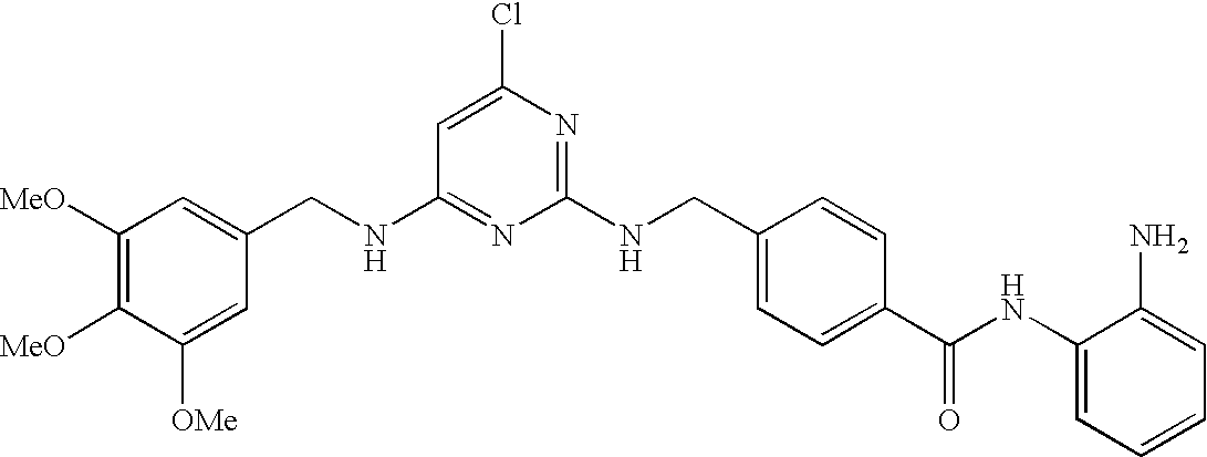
C1([MeO])=C([MeO])C([OMe])=CC(CNC2=NC(NCC3=CC=C(C(NC4=CC=CC=C4N)=O)C=C3)=NC(Cl)=C2)=C1
